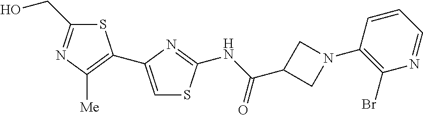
S1C(CO)=NC([Me])=C1C1=CSC(NC(=O)C2CN(C3=C(Br)N=CC=C3)C2)=N1
